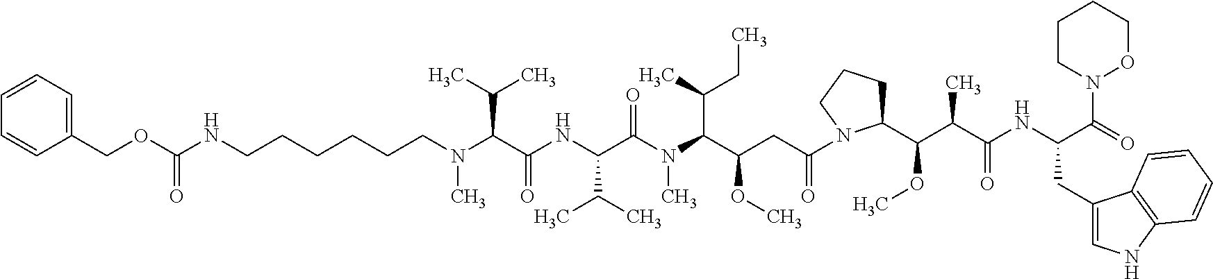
C(CCCN(C(C(NC(C(N(C(C(CC(=O)N1C(C(C(C(NC(CC2=CNC3=C2C=CC=C3)C(N2OCCCC2)=O)=O)C)OC)CCC1)OC)C(C)CC)C)=O)C(C)C)=O)C(C)C)C)CCNC(OCC1=CC=CC=C1)=O
